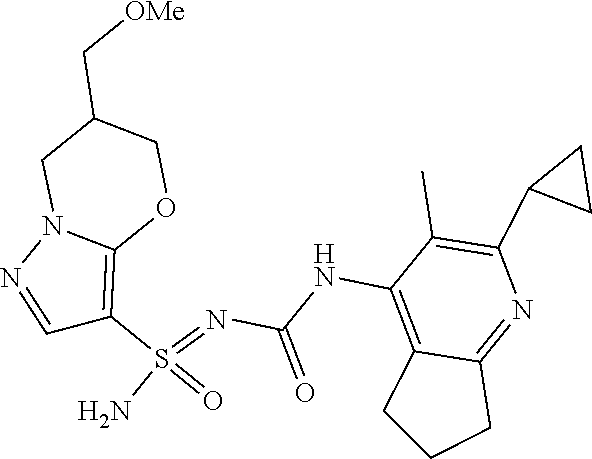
C(NC1=C2C(=NC(C3CC3)=C1C)CCC2)(N=S(N)(=O)C1=C2N(N=C1)CC(C[OMe])CO2)=O
